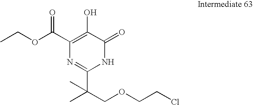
C1(C(OCC)=O)=C(O)C(=O)NC(C(COCCCl)(C)C)=N1
